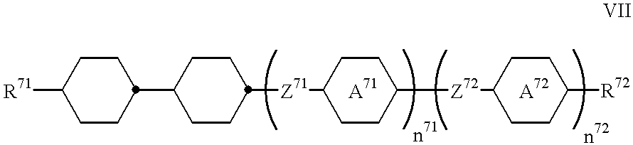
[R71]C1CCC(C2CCC([Z71]C3CCC([Z72]C4CCC([R72])CC4)CC3)CC2)CC1.[A71].[A72]
